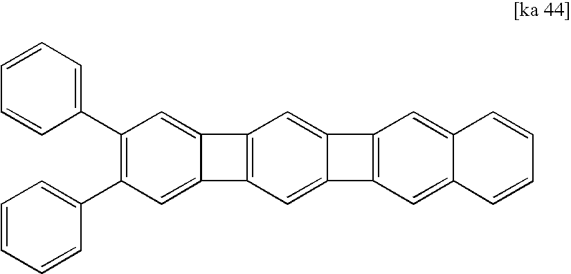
C1(C2=C(C3=CC=CC=C3)C=C3C(=C2)C2=C3C=C3C(=C2)C2=C3C=C3C(=C2)C=CC=C3)=CC=CC=C1
